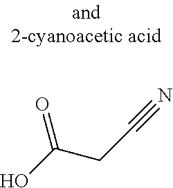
OC(CC#N)=O
